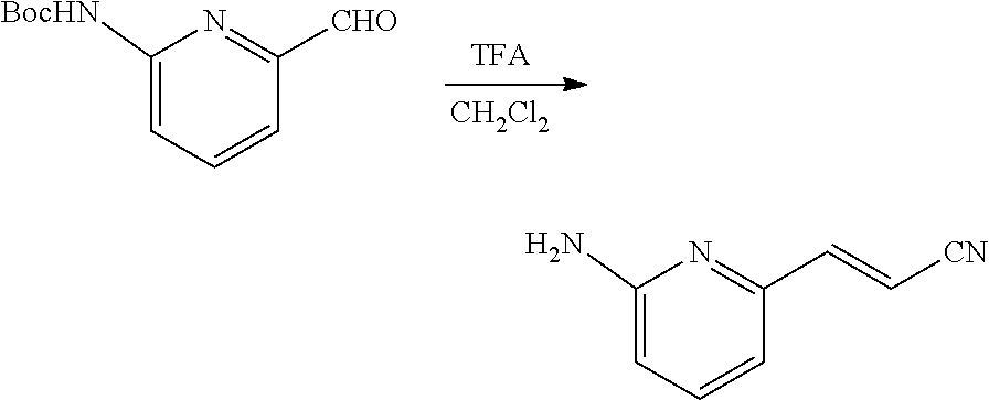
C1([BocHN])=CC=CC([CHO])=N1.[CH2Cl2].[TFA].C1(N)=CC=CC(C=C[CN])=N1
